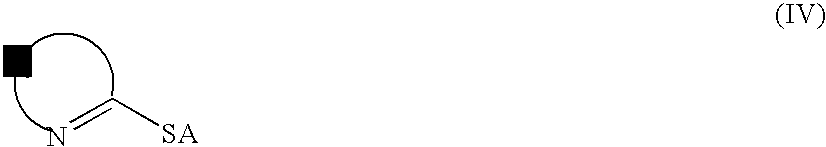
N=C[SA]
